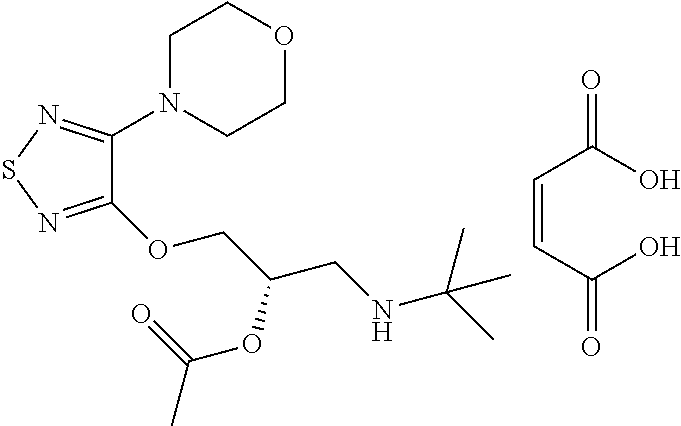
C1(OCC(CNC(C)(C)C)OC(C)=O)=NSN=C1N1CCOCC1.C(=CC(O)=O)C(O)=O
